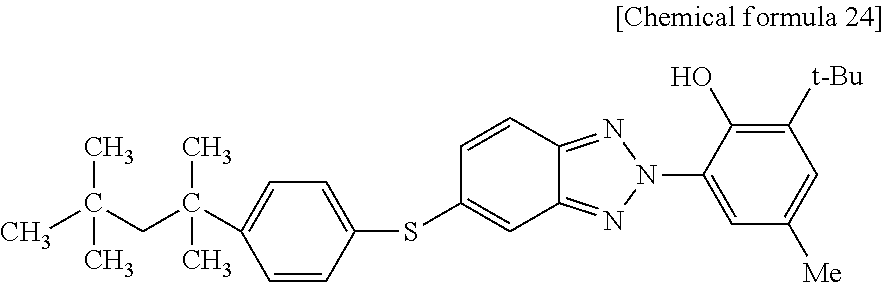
C1=CC(SC2=CC3=NN(C4=CC([Me])=CC([t-Bu])=C4O)N=C3C=C2)=CC=C1C(CC(C)(C)C)(C)C
